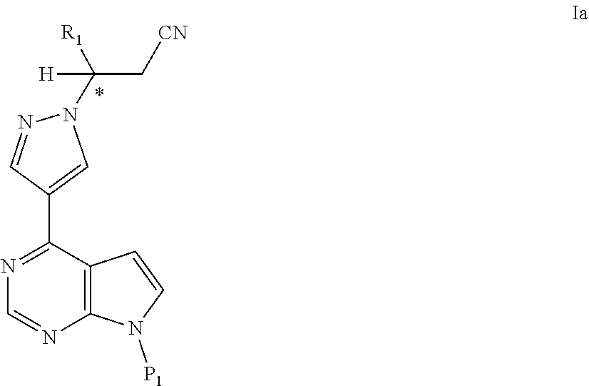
N1=C(C2=CN(C([R1])([H])C[CN])N=C2)C2=C(N=C1)N([P1])C=C2
